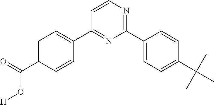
C1=C(C(=O)O[H])C=CC(C2=NC(C3=CC=C(C(C)(C)C)C=C3)=NC=C2)=C1
